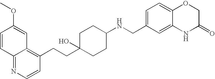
C1=CC2=NC=CC(CCC3(O)CCC(NCC4=CC=C5C(=C4)NC(=O)CO5)CC3)=C2C=C1OC
